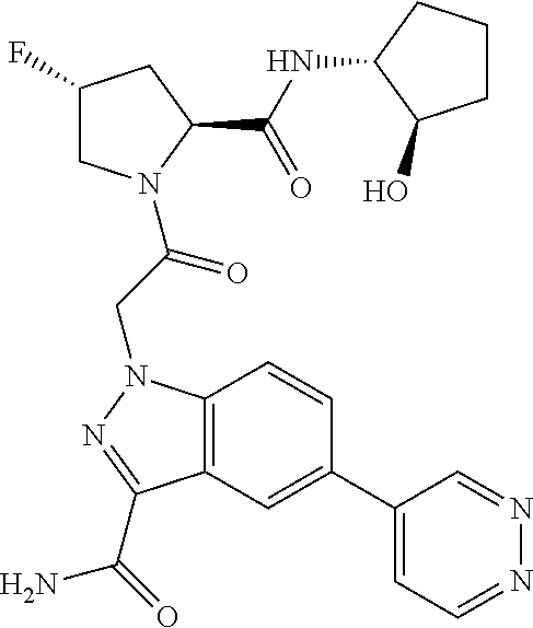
C1(F)CN(C(CN2C3=C(C=C(C4=CC=NN=C4)C=C3)C(C(N)=O)=N2)=O)C(C(NC2CCCC2O)=O)C1
